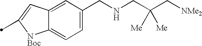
C12=CC(CNCC(C[NMe2])([Me])[Me])=CC=C1[NBoc]C(C)=C2
